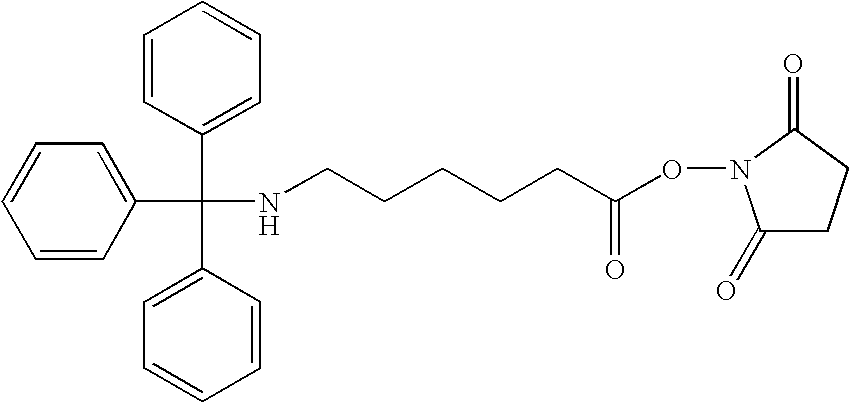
C1=CC(C(C2=CC=CC=C2)(NCCCCCC(ON2C(=O)CCC2=O)=O)C2=CC=CC=C2)=CC=C1
